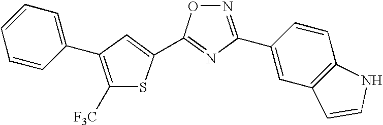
O1N=C(C2=CC3=C(C=C2)NC=C3)N=C1C1=CC(C2=CC=CC=C2)=C([F3C])S1
